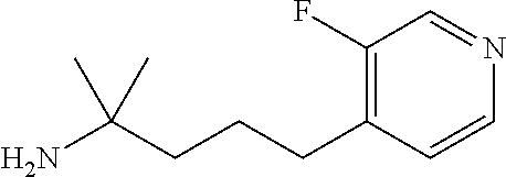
C(C(N)(C)C)CCC1=C(F)C=NC=C1
